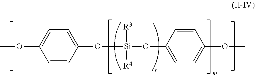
O(C1=CC=C(O[Si](OC2=CC=C(OC)C=C2)([R3])[R4])C=C1)C
